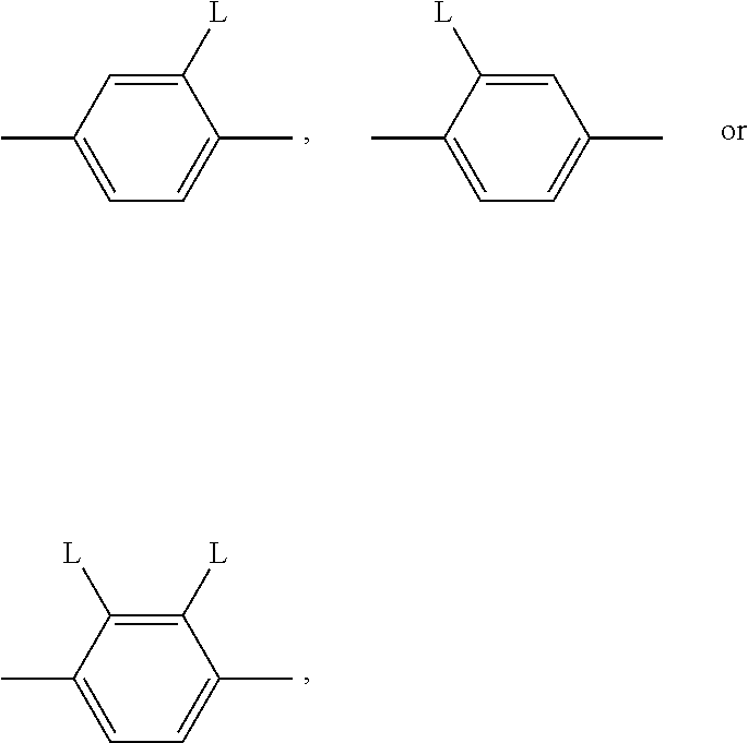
C1([L])=C([L])C(C)=CC=C1C.C1([L])=CC(C)=CC=C1C.C1=C([L])C(C)=CC=C1C
